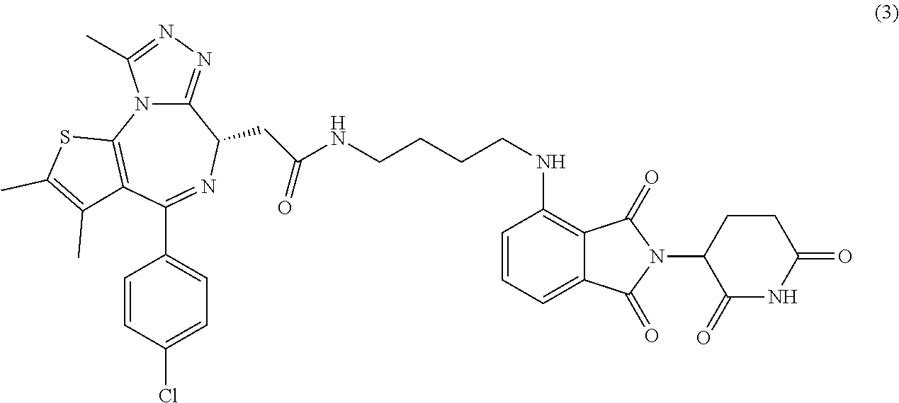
C1(=O)NC(=O)CCC1N1C(=O)C2=CC=CC(NCCCCNC(CC3C4=NN=C(C)N4C4=C(C(C5=CC=C(Cl)C=C5)=N3)C(C)=C(C)S4)=O)=C2C1=O
